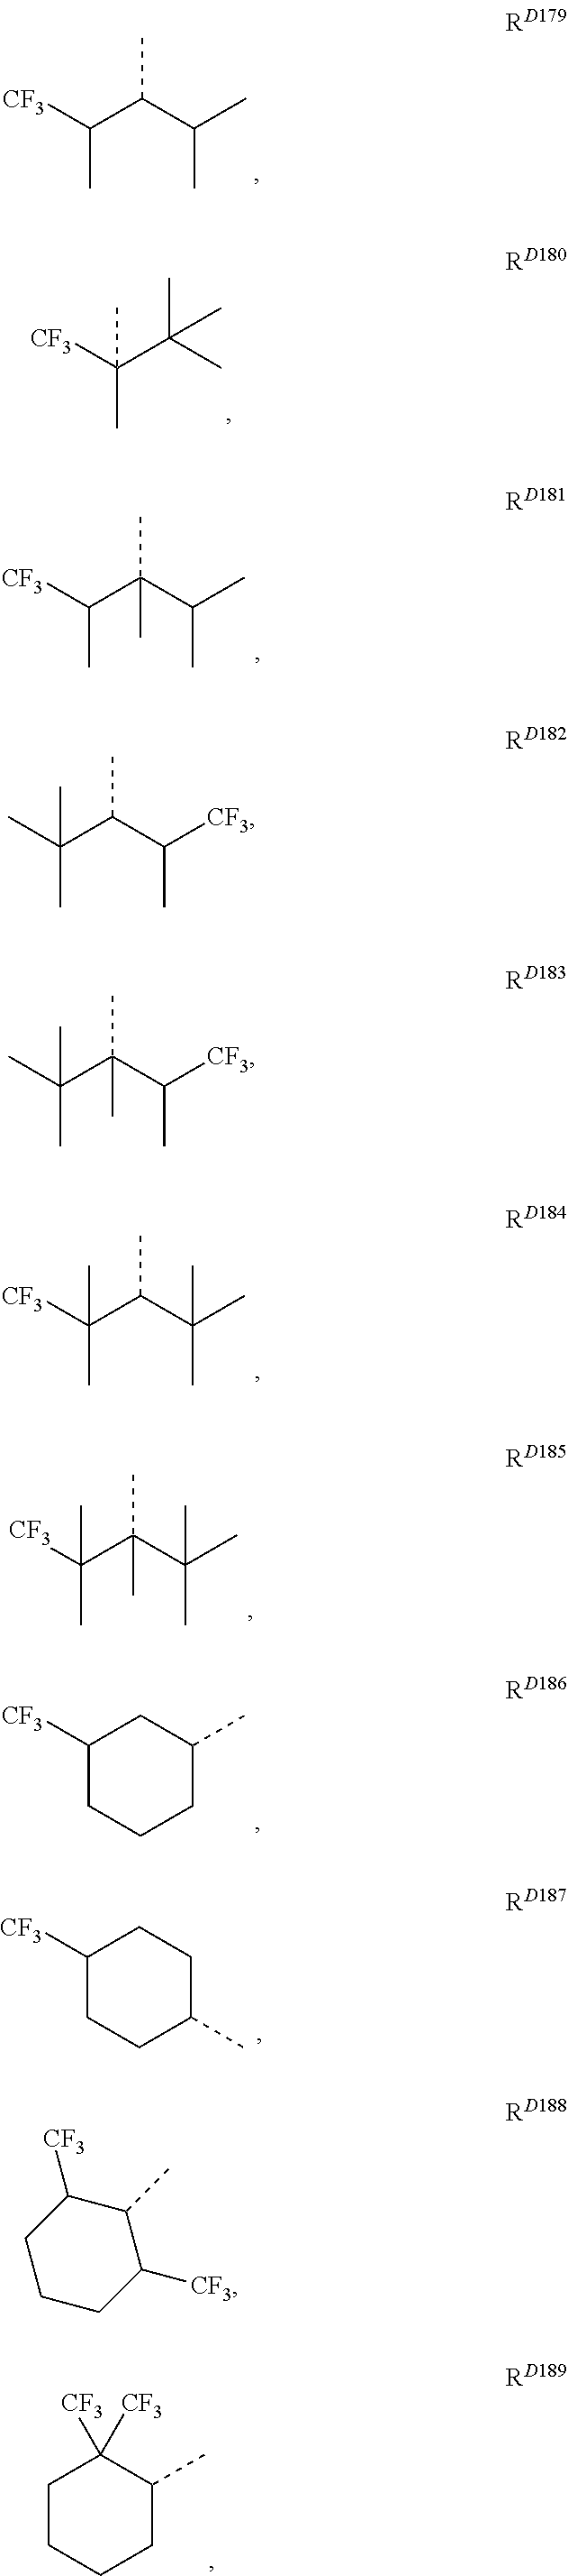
[CF3]C(C(C(C)C)C)C.[CF3]C(C(C)(C)C)(C)C.[CF3]C(C(C(C)C)(C)C)C.[CF3]C(C(C(C)(C)C)C)(C)C.[CF3]C(C(C(C)(C)C)(C)C)(C)C.C1([CF3])CCCC(C)C1.C1([CF3])CCC(C)CC1.C1CCCC(C)C1([CF3])[CF3].CC(C(C([CF3])C)C)(C)C.CC(C(C([CF3])C)(C)C)(C)C.C1CCC([CF3])C(C)C1[CF3]
